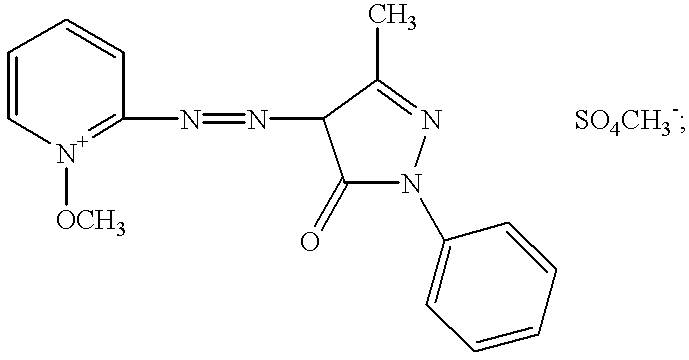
[N+]1([OCH3])=C(N=NC2C(C)=NN(C3=CC=CC=C3)C2=O)C=CC=C1.[SO4CH3-]
